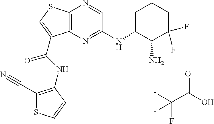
C12=C(N=C(NC3CCCC(F)(F)C3N)C=N1)C(C(=O)NC1=C(C#N)SC=C1)=CS2.C(C(O)=O)(F)(F)F
